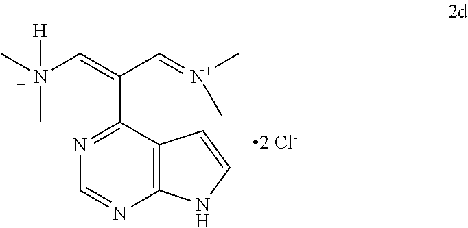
N1=C(C(=CN(C)(C)[H])C=[N+](C)C)C2=C(N=C1)NC=C2.[2 Cl-]
